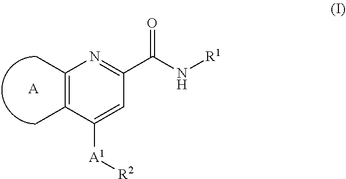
C1(C)=C(C)C([A1][R2])=CC(C(N[R1])=O)=N1.[A]
